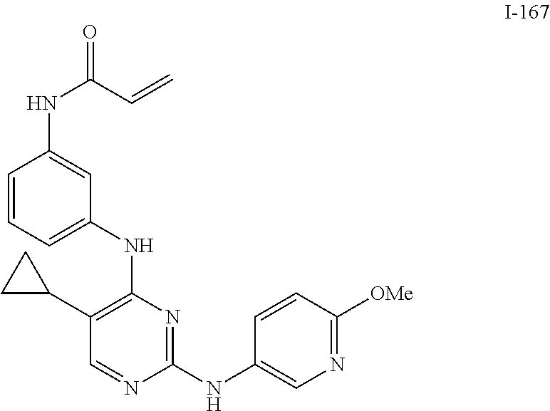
C1=CC=C(NC2=C(C3CC3)C=NC(NC3=CN=C([OMe])C=C3)=N2)C=C1NC(=O)C=C
